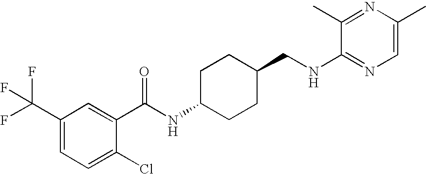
C1(C(F)(F)F)=CC=C(Cl)C(C(NC2CCC(CNC3=NC=C(C)N=C3C)CC2)=O)=C1
